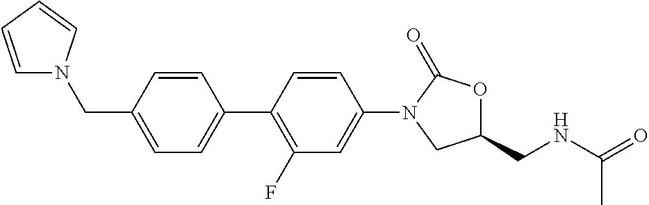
C1=C(CN2C=CC=C2)C=CC(C2=C(F)C=C(N3CC(CNC(=O)C)OC3=O)C=C2)=C1
